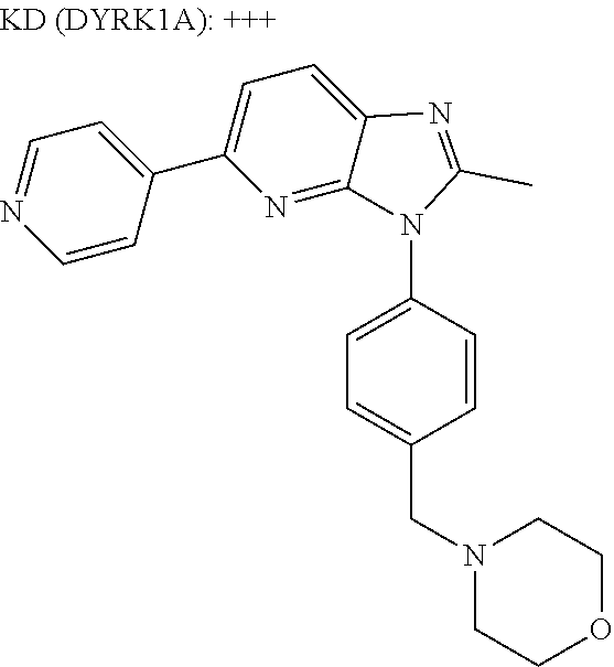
C1=C(N2C3=NC(C4=CC=NC=C4)=CC=C3N=C2C)C=CC(CN2CCOCC2)=C1
